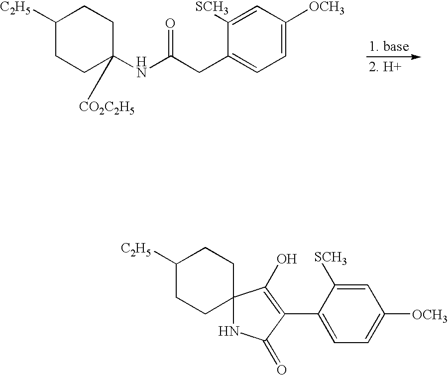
C1([C2H5])CCC(NC(CC2=CC=C([OCH3])C=C2[SCH3])=O)([CO2C2H5])CC1.C12(NC(=O)C(C3=CC=C([OCH3])C=C3[SCH3])=C1O)CCC([C2H5])CC2
